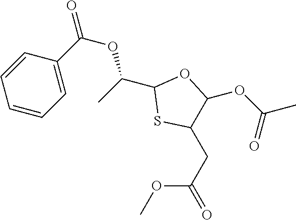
C1(CC(OC)=O)C(OC(C)=O)OC(C(C)OC(=O)C2=CC=CC=C2)S1
